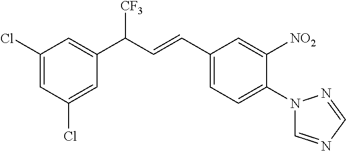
C1(Cl)=CC(Cl)=CC(C([CF3])C=CC2=CC=C(N3C=NC=N3)C([NO2])=C2)=C1
